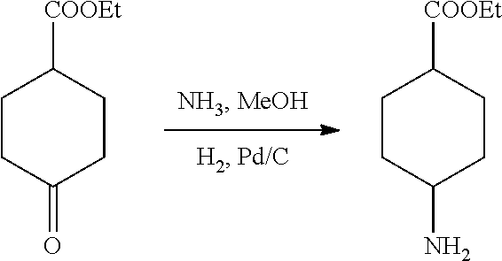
C1CC(N)CCC1[COOEt].C1CC(=O)CCC1[COOEt]
